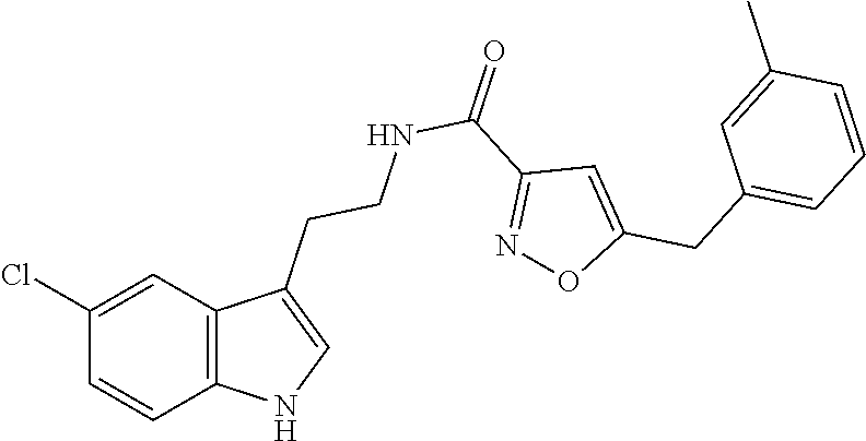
C1(Cl)=CC2=C(C=C1)NC=C2CCNC(C1=NOC(CC2=CC=CC(C)=C2)=C1)=O
